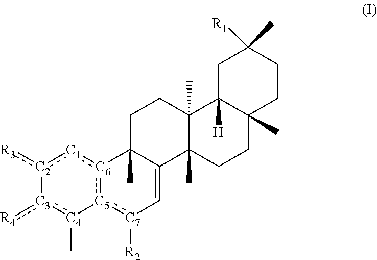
[C2]1(:[R3]):[C1]:[C6]2:[C5](:[C7]([R2])C=C3C2(C)CCC2(C)C3(C)CCC3(C)C2([H])CC([R1])(C)CC3)[C4](C):[C3]1:[R4]
